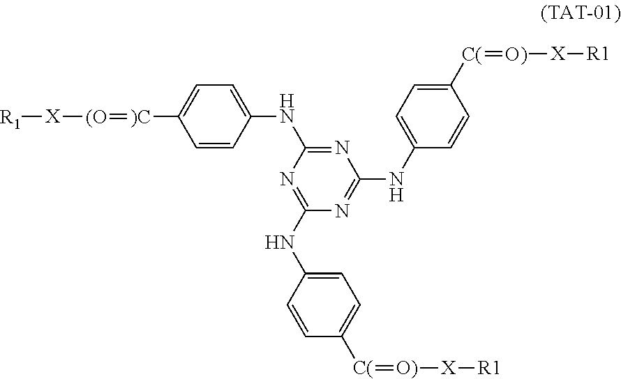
[X]([R1])[(O]=[)C]C1=CC=C(NC2=NC(NC3=CC=C([C(]=[O)][X][R1])C=C3)=NC(NC3=CC=C([C(]=[O)][X][R1])C=C3)=N2)C=C1
